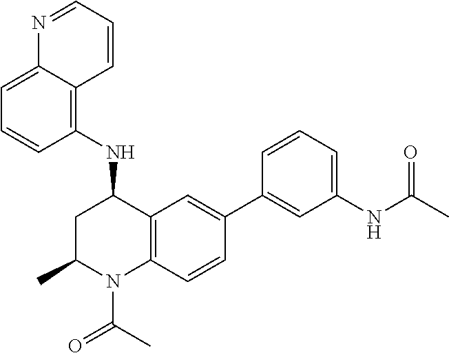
C1=C2C(=C(NC3CC(C)N(C(=O)C)C4=C3C=C(C3=CC(NC(=O)C)=CC=C3)C=C4)C=C1)C=CC=N2
